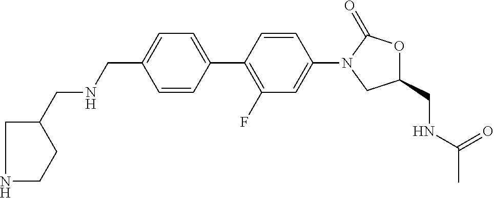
C(C1=CC=C(C2=C(F)C=C(N3CC(CNC(C)=O)OC3=O)C=C2)C=C1)NCC1CNCC1
